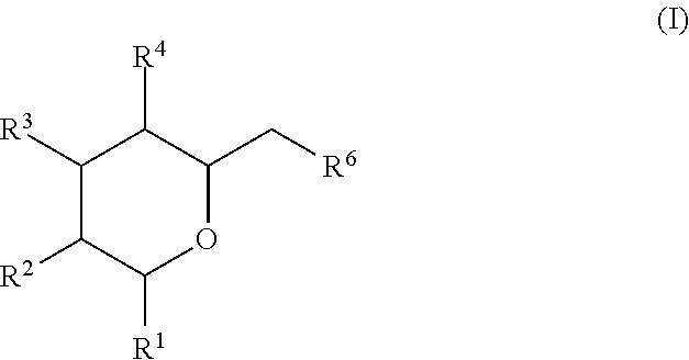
C1([R3])C([R2])C([R1])OC(C[R6])C1[R4]
